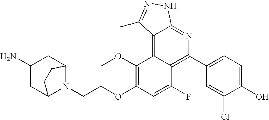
C1(OC)=C(OCCN2C3CC(N)CC2CC3)C=C(F)C2=C(C3=CC=C(O)C(Cl)=C3)N=C3C(=C12)C(C)=NN3
